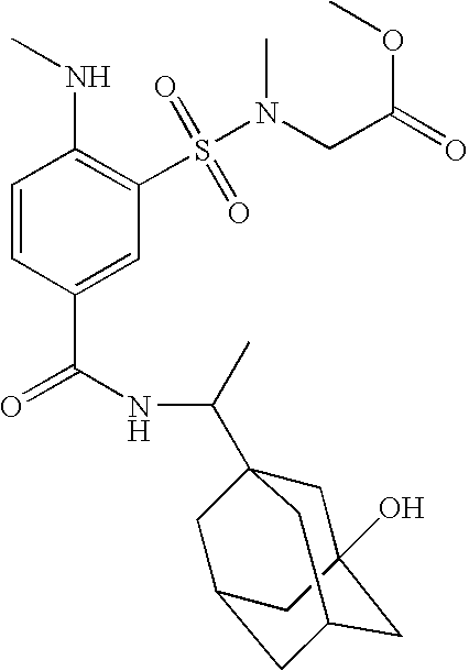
C1=CC(C(=O)NC(C)C23CC4(O)CC(CC(C2)C4)C3)=CC(S(=O)(=O)N(CC(OC)=O)C)=C1NC
